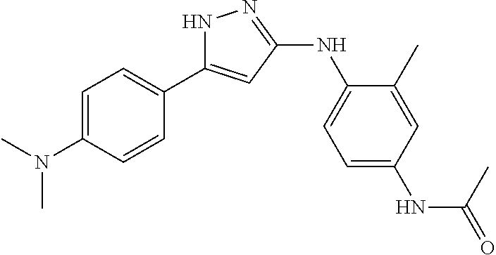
C1=C(N(C)C)C=CC(C2=CC(NC3=CC=C(NC(=O)C)C=C3C)=NN2)=C1
